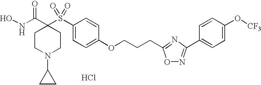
N(C(C1(S(C2=CC=C(OCCCC3=NC(C4=CC=C(O[CF3])C=C4)=NO3)C=C2)(=O)=O)CCN(C2CC2)CC1)=O)O.Cl
